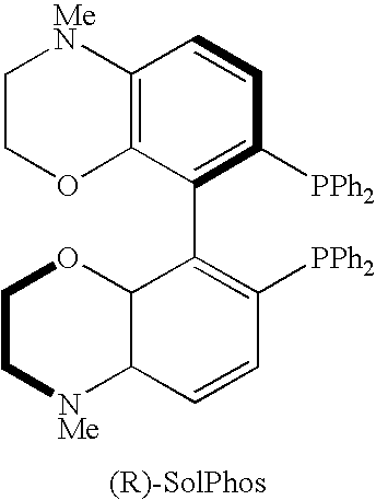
C12=C(C(C3=C([PPh2])C=CC4C3OCC[NMe]4)=C([PPh2])C=C1)OCC[MeN]2
